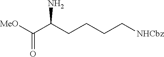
[MeO]C(C(CCCC[NHCbz])N)=O
